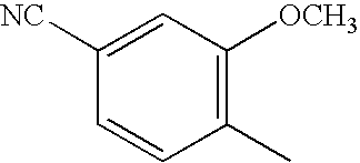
C1([NC])=CC([OCH3])=C(C)C=C1
